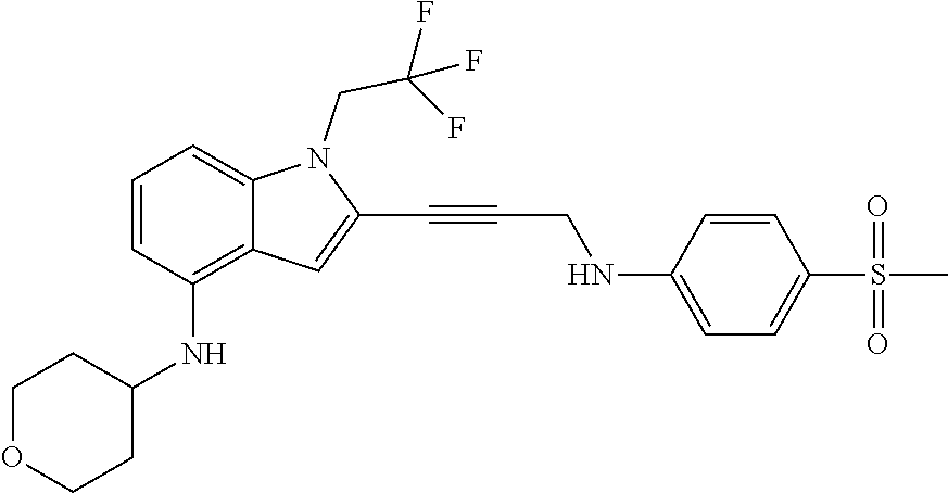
C1(C#CCNC2=CC=C(S(=O)(=O)C)C=C2)=CC2=C(NC3CCOCC3)C=CC=C2N1CC(F)(F)F
